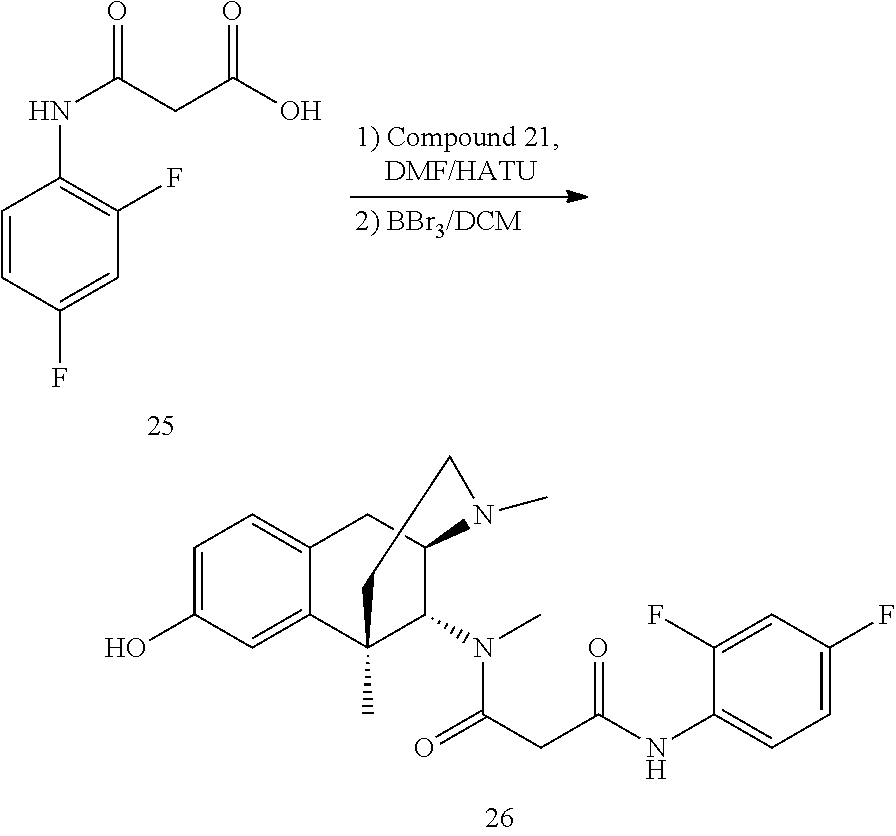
C1=CC(F)=CC(F)=C1NC(CC(O)=O)=O.C1=C(O)C=C2C(=C1)CC1C(N(C(CC(NC3=CC=C(F)C=C3F)=O)=O)C)C2(C)CCN1C
